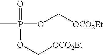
CP(OC[OCO2Et])(=O)OC[OCO2Et]
